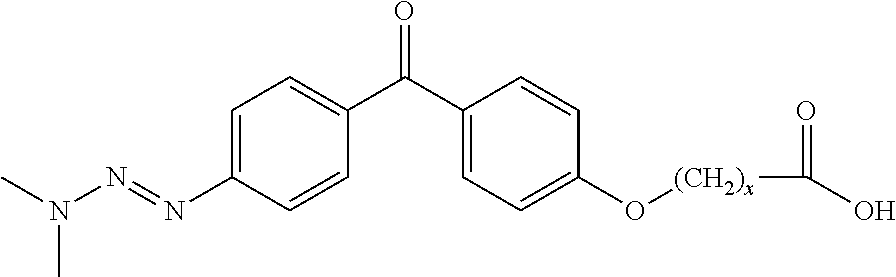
N(N=NC1=CC=C(C(C2=CC=C(O[(CH2)x]C(O)=O)C=C2)=O)C=C1)(C)C
